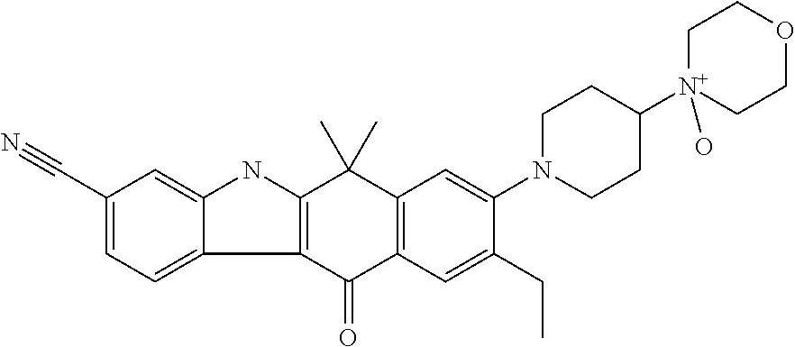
C12=C(C=C(CC)C(N3CCC([N+]4(O)CCOCC4)CC3)=C1)C(=O)C1=C(C2(C)C)NC2=CC(C#N)=CC=C12
